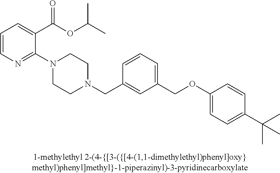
C1=CN=C(N2CCN(CC3=CC(COC4=CC=C(C(C)(C)C)C=C4)=CC=C3)CC2)C(C(OC(C)C)=O)=C1
